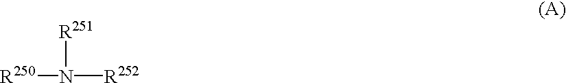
[R250]N([R251])[R252]
